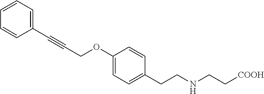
C1=CC=C(C#CCOC2=CC=C(CCNCC[COOH])C=C2)C=C1
